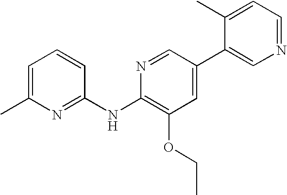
C1=C(C)N=C(NC2=C(OCC)C=C(C3=CN=CC=C3C)C=N2)C=C1
